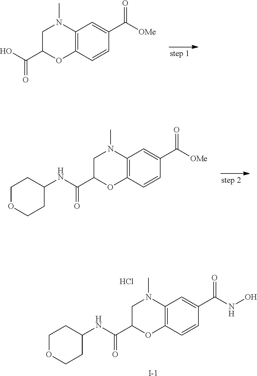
C12=C(C=CC(C([OMe])=O)=C1)OC(C(O)=O)CN2C.C12=C(C=CC(C([OMe])=O)=C1)OC(C(NC1CCOCC1)=O)CN2C.C12=C(C=CC(C(NO)=O)=C1)OC(C(NC1CCOCC1)=O)CN2C.Cl.[I-]
